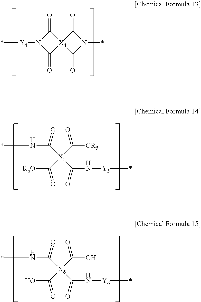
[X4]12(C(=O)N([Y4]*)C1=O)C(=O)N(*)C2=O.[Y5](*)NC(=O)[X5](C(=O)[R6O])(C([OR5])=O)C(=O)N*.[Y6](*)NC(=O)[X6](C(=O)O)(C(O)=O)C(=O)N*
